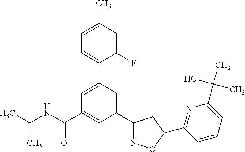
CC(NC(C1=CC(C2=NOC(C3=NC(C(C)(O)C)=CC=C3)C2)=CC(C2=CC=C(C)C=C2F)=C1)=O)C
